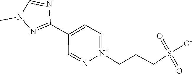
N1=C(C2=CC=[N+](CCCS(=O)(=O)[O-])N=C2)N=CN1C
